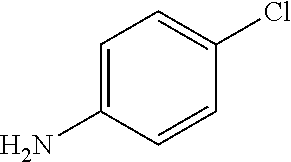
C1=C(N)C=CC(Cl)=C1
